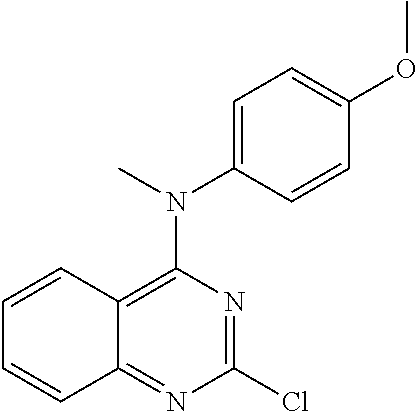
C1(Cl)=NC(N(C)C2=CC=C(OC)C=C2)=C2C(=N1)C=CC=C2
